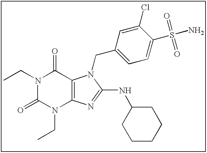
N1(CC)C(=O)N(CC)C2=C(C1=O)N(CC1=CC=C(S(N)(=O)=O)C(Cl)=C1)C(NC1CCCCC1)=N2
